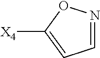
C1=NOC([X4])=C1
